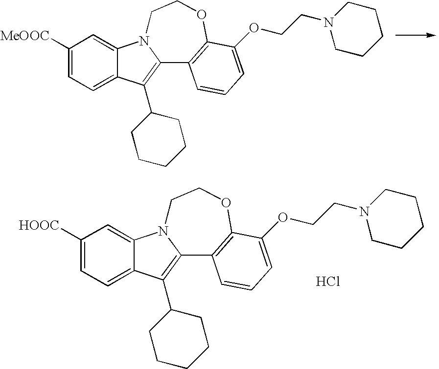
C1([MeOOC])=CC=C2C(=C1)N1C(=C2C2CCCCC2)C2=C(OCC1)C(OCCN1CCCCC1)=CC=C2.C1([HOOC])=CC=C2C(=C1)N1C(=C2C2CCCCC2)C2=C(OCC1)C(OCCN1CCCCC1)=CC=C2.Cl
